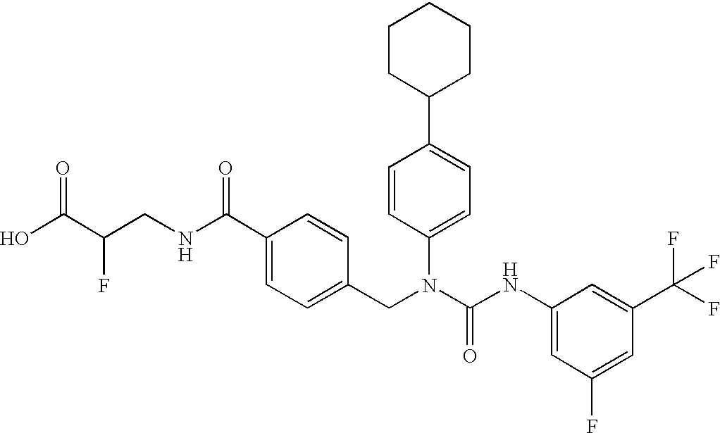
OC(C(CNC(C1=CC=C(CN(C(NC2=CC(F)=CC(C(F)(F)F)=C2)=O)C2=CC=C(C3CCCCC3)C=C2)C=C1)=O)F)=O
